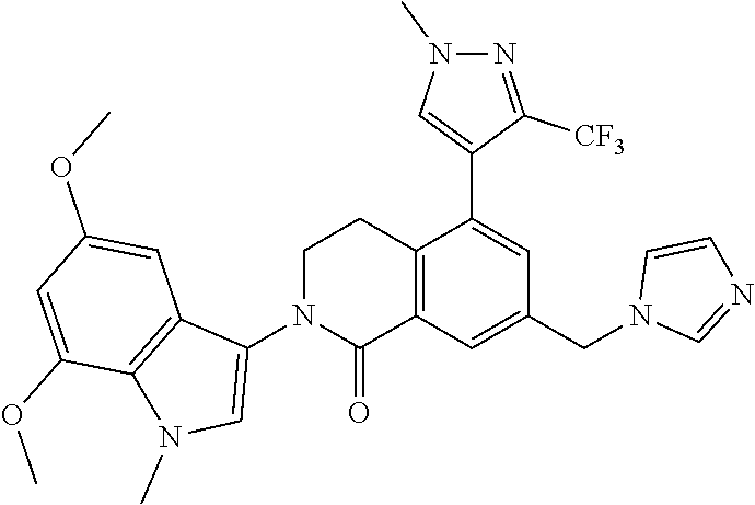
C12=C(C=C(CN3C=NC=C3)C=C1C1=CN(C)N=C1[CF3])C(=O)N(C1=CN(C)C3=C1C=C(OC)C=C3OC)CC2
